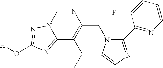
N1=CN2C(=NC(O[H])=N2)C(CC)=C1CN1C(C2=NC=CC=C2F)=NC=C1
